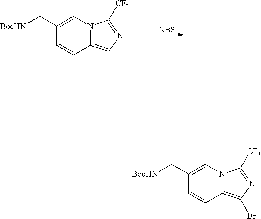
C1(C[BocHN])=CN2C(=C(Br)N=C2[CF3])C=C1.C1(C[BocHN])=CN2C(=CN=C2[CF3])C=C1.[NBS]
